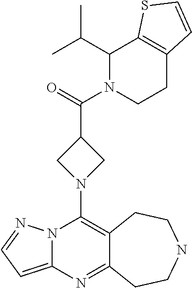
N12C(=CC=N1)N=C1C(=C2N2CC(C(=O)N3CCC4=C(C3C(C)C)SC=C4)C2)CCNCC1
